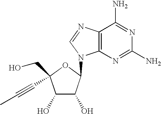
C1(O)C(O)C(N2C3=C(N=C2)C(N)=NC(N)=N3)OC1(C#CC)CO
